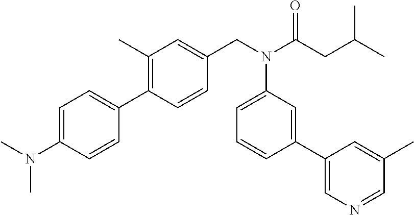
C1(C2=C(C)C=C(CN(C(CC(C)C)=O)C3=CC=CC(C4=CN=CC(C)=C4)=C3)C=C2)=CC=C(N(C)C)C=C1
